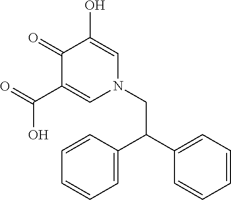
O=C(C1=CN(CC(C2=CC=CC=C2)C2=CC=CC=C2)C=C(O)C1=O)O
